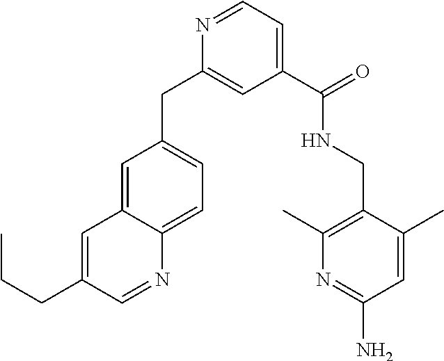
C1=C2C(=CC=C1CC1=CC(C(NCC3=C(C)N=C(N)C=C3C)=O)=CC=N1)N=CC(CCC)=C2
